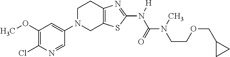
C1(OC)=C(Cl)N=CC(N2CC3=C(CC2)N=C(N([H])C(=O)N(C)CCOCC2CC2)S3)=C1
